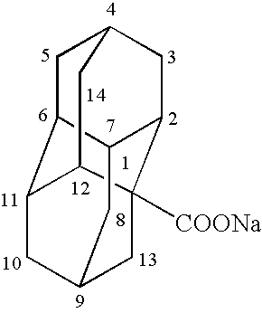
C1C2C3C4CC1CC1C2CC(CC41[COONa])C3
